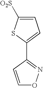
[O2S]C1=CC=C(C2=NOC=C2)S1
